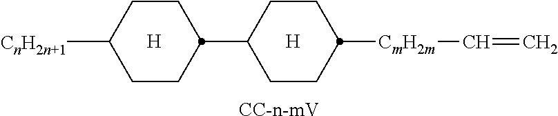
[H].C1CC(C2CCC([CmH2m]C=C)CC2)CCC1[CnH2n+1].[H].[CC-n-mV]
